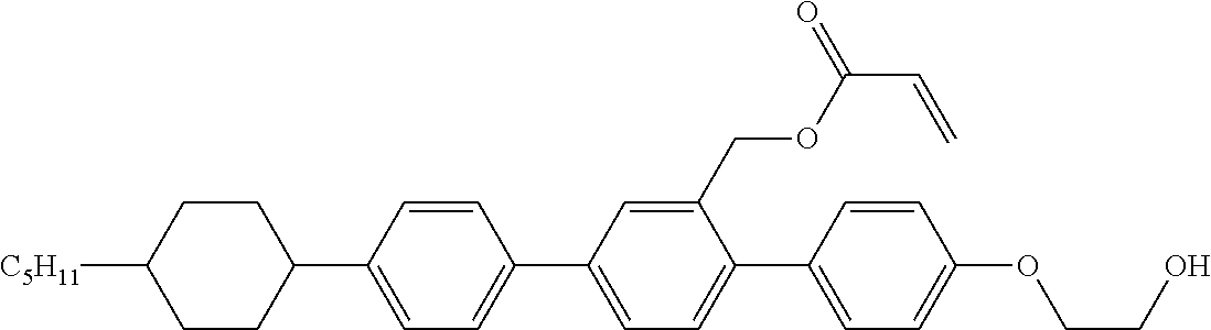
C1CC([C5H11])CCC1C1=CC=C(C2=CC=C(C3=CC=C(OCCO)C=C3)C(COC(C=C)=O)=C2)C=C1
